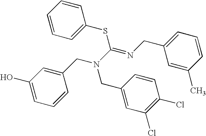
C1(O)=CC=CC(CN(C(=NCC2=CC=CC(C)=C2)SC2=CC=CC=C2)CC2=CC(Cl)=C(Cl)C=C2)=C1
